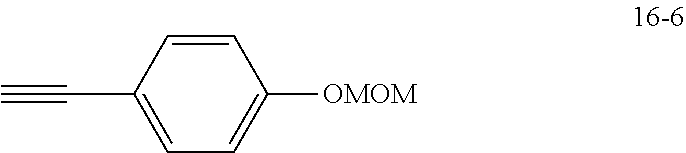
C1=C(C#C)C=CC([OMOM])=C1
